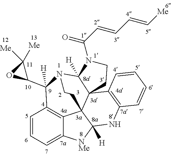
C1=CC=C2C3=C1C(C1C([Me])([Me])O1)([H])N1C4([H])C5(C3(C([H])([NMe]2)NC2=C5C=CC=C2)CC1)CCN4C(C=CC=C[Me])=O
